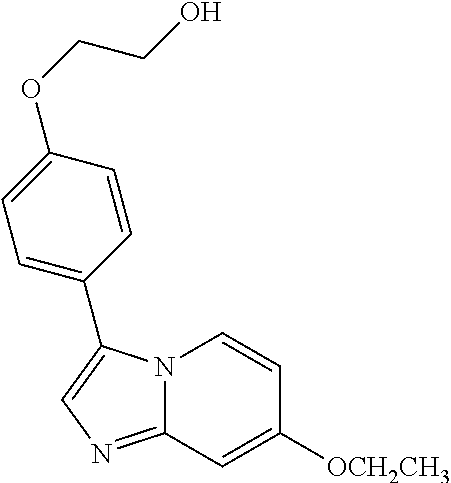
C1([OCH2CH3])=CC2=NC=C(C3=CC=C(OCCO)C=C3)N2C=C1
